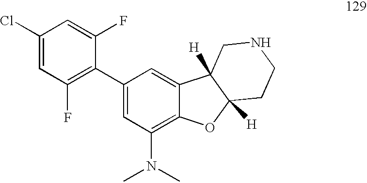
C1(Cl)=CC(F)=C(C2=CC(N(C)C)=C3C(=C2)C2([H])C([H])(O3)CCNC2)C(F)=C1
